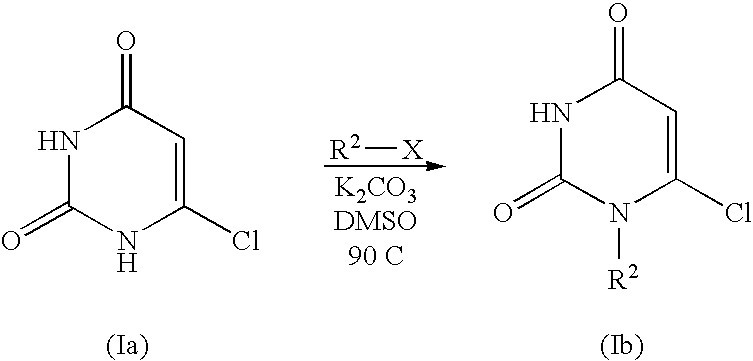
N1C(=O)NC(Cl)=CC1=O.N1C(=O)N([R2])C(Cl)=CC1=O.[R2][X]
